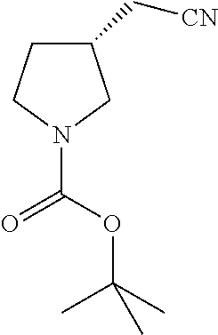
C1(C[CN])CCN(C(OC(C)(C)C)=O)C1
